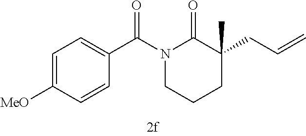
N1(C(C2=CC=C([MeO])C=C2)=O)CCCC(CC=C)(C)C1=O
